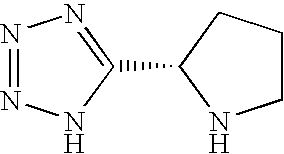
N1=NNC(C2CCCN2)=N1
